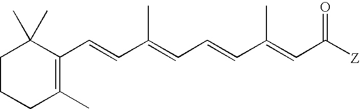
C1CCC(C)=C(C=CC(=CC=CC(=CC([Z])=O)C)C)C1(C)C
